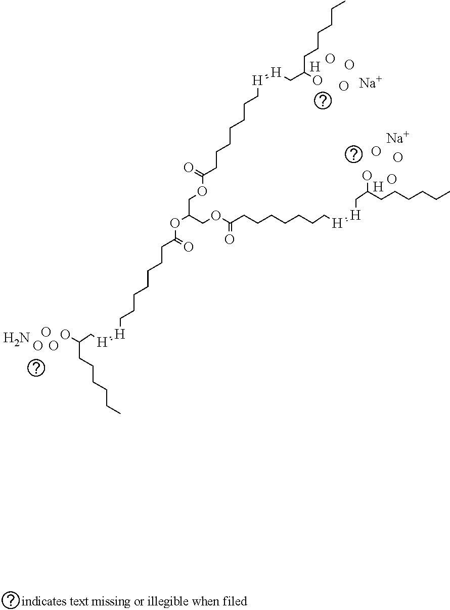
O.OC(C[H]=[H]CCCCCCCC(OC(COC(CCCCCCC[H]=[H]CC(CCCCCC)O)=O)COC(=O)CCCCCCC[H]=[H]CC(O)CCCCCC)=O)CCCCCC.O.O.N.[Na].[H].O.O.O.[H].O.O.O.[Na]
